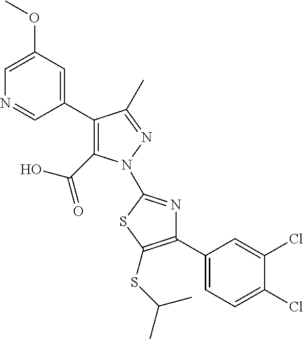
C1(C2=CC(OC)=CN=C2)=C(C(=O)O)N(C2=NC(C3=CC=C(Cl)C(Cl)=C3)=C(SC(C)C)S2)N=C1C
